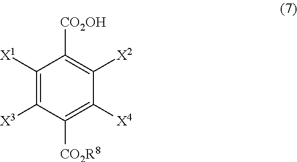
C1([X1])=C([X3])C([CO2R8])=C([X4])C([X2])=C1[CO2OH]
